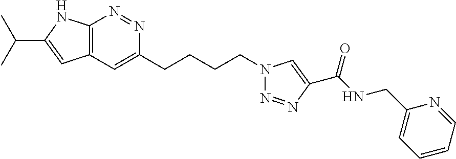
C12=C(N=NC(CCCCN3N=NC(C(NCC4=CC=CC=N4)=O)=C3)=C1)NC(C(C)C)=C2
